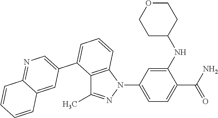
C1(NC2CCOCC2)=CC(N2C3=C(C(C)=N2)C(C2=CN=C4C(=C2)C=CC=C4)=CC=C3)=CC=C1C(N)=O
